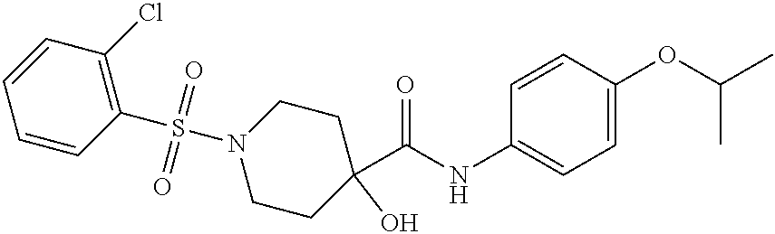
C1=CC(OC(C)C)=CC=C1NC(C1(O)CCN(S(C2=C(Cl)C=CC=C2)(=O)=O)CC1)=O
